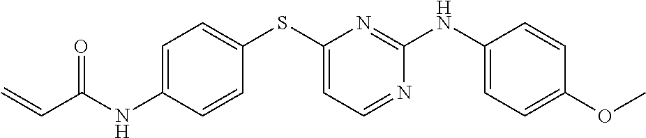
C1=C(NC(C=C)=O)C=CC(SC2=CC=NC(NC3=CC=C(OC)C=C3)=N2)=C1
